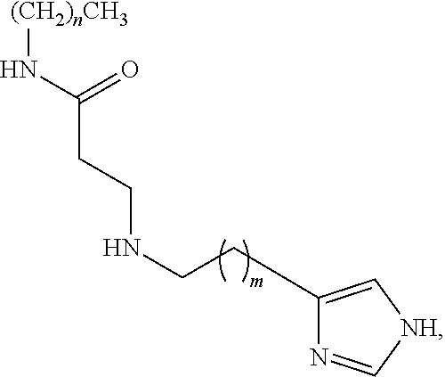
C(C(N[(CH2)nCH3])=O)CNCCC1=C[NH]C=N1
